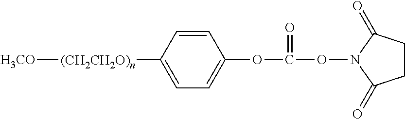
[H3CO][(CH2CH2O)n]C1=CC=C(OC(ON2C(=O)CCC2=O)=O)C=C1
